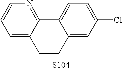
C1=C2C(=NC=C1)C1=CC=C(Cl)C=C1CC2.[S104]
